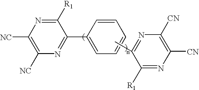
C1([NC])=C([NC])N=C([R1])C(C2=CC=CC=C2)=N1.CC1=NC([CN])=C([CN])N=C1[R1]
